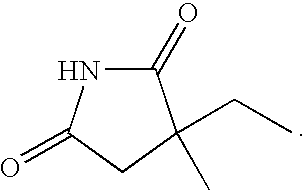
C1(=O)NC(=O)CC1(CC)C
